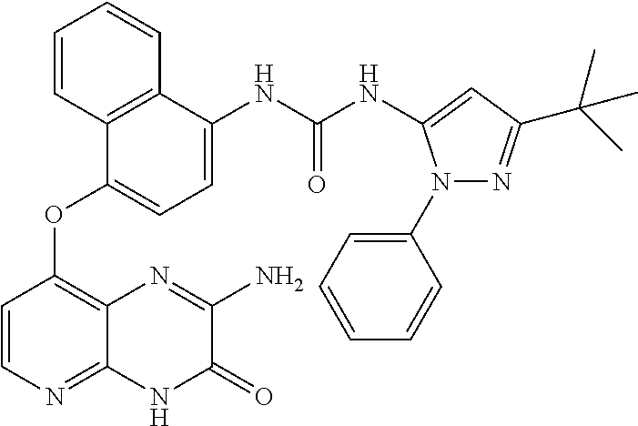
N(C(NC1=CC=C(OC2=C3C(=NC=C2)NC(=O)C(N)=N3)C2=C1C=CC=C2)=O)C1=CC(C(C)(C)C)=NN1C1=CC=CC=C1
